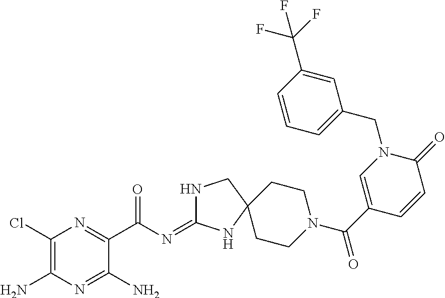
C1(Cl)=C(N)N=C(N)C(C(=O)N=C2NCC3(N2)CCN(C(=O)C2=CN(CC4=CC=CC(C(F)(F)F)=C4)C(=O)C=C2)CC3)=N1
